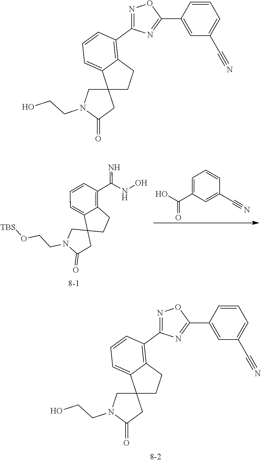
C1(C(NO)=N)=C2C(=CC=C1)C1(CC2)CN(CCO[TBS])C(=O)C1.C1=C(C(O)=O)C=C(C#N)C=C1.N1=C(C2=C3C(=CC=C2)C2(CC3)CN(CCO)C(=O)C2)N=C(C2=CC(C#N)=CC=C2)O1.N1=C(C2=C3C(=CC=C2)C2(CC3)CN(CCO)C(=O)C2)N=C(C2=CC(C#N)=CC=C2)O1
